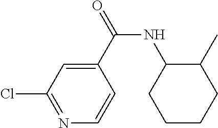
C1=C(C(=O)NC2C(C)CCCC2)C=CN=C1Cl
